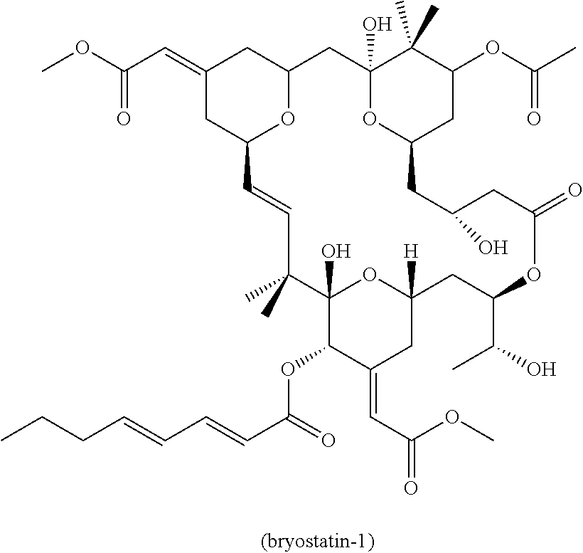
CCCC=CC=CC(=O)OC1C(=CC(=O)OC)CC2([H])OC1(O)C(C)(C)C=CC1OC(CC(=CC(OC)=O)C1)CC1(O)OC(CC(OC(C)=O)C1(C)C)CC(O)CC(=O)OC(C(O)C)C2
